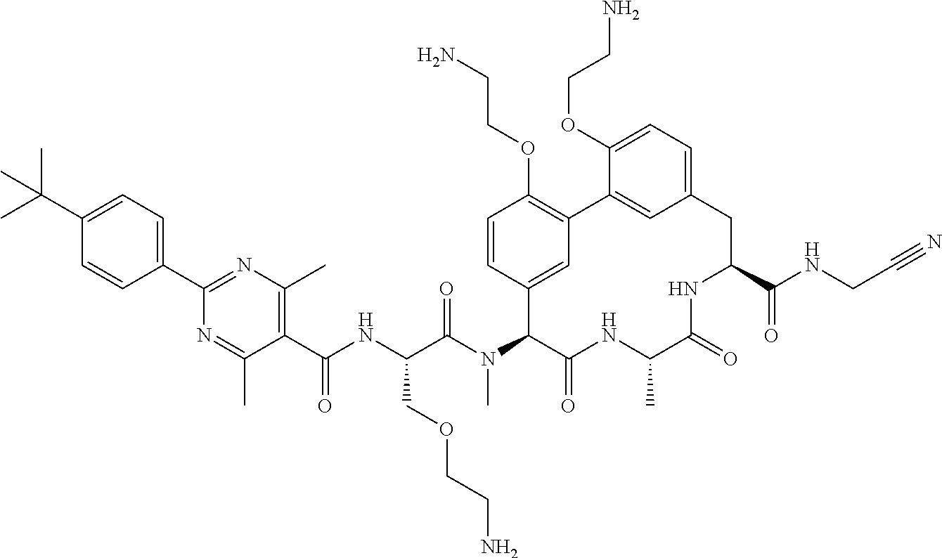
C(C(N(C1C(=O)NC(C)C(=O)NC(C(NCC#N)=O)CC2=CC=C(OCCN)C(=C2)C2=C(OCCN)C=CC1=C2)C)=O)(NC(C1=C(C)N=C(C2=CC=C(C(C)(C)C)C=C2)N=C1C)=O)COCCN
